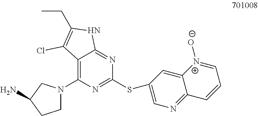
C12=C(N3CCC(N)C3)N=C(SC3=CN=C4C(=C3)[N+]([O-])=CC=C4)N=C1NC(CC)=C2Cl
